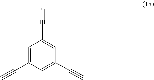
C1(C#C)=CC(C#C)=CC(C#C)=C1
